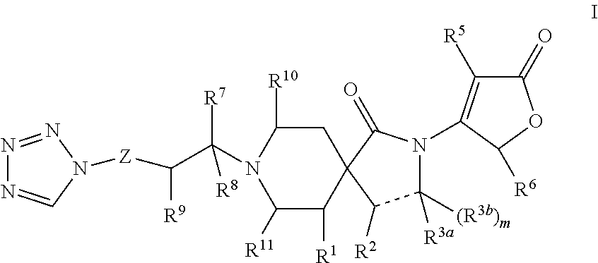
N1=NN([Z]C([R9])C(N2C([R11])C([R1])C3(CC2[R10])C(=O)N(C2=C([R5])C(=O)OC2[R6])C([R3a])([(R3b)m])C3[R2])([R8])[R7])C=N1
